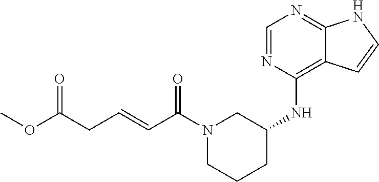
COC(CC=CC(N1CCCC(NC2=C3C(=NC=N2)NC=C3)C1)=O)=O
